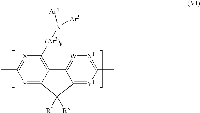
[(Ar3)p](C1=C2C(=[Y]C(C)=[X]1)C([R2])([R3])C1=[Y1]C(C)=[X1][W]=C21)N([Ar5])[Ar4]
